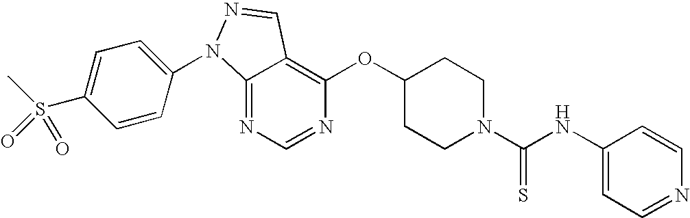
C12=NC=NC(OC3CCN(C(NC4=CC=NC=C4)=S)CC3)=C1C=NN2C1=CC=C(S(C)(=O)=O)C=C1
